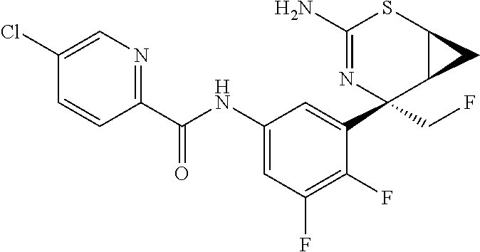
C1(N)=NC(C2=CC(NC(C3=NC=C(Cl)C=C3)=O)=CC(F)=C2F)(CF)C2C(S1)C2
